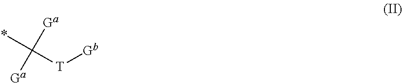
C([T][Gb])(*)([Ga])[Ga]
